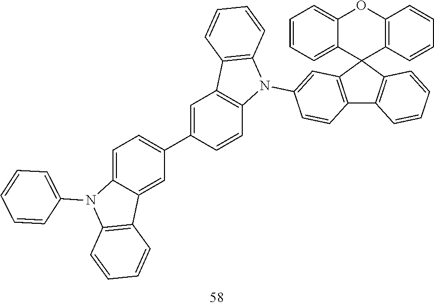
C12=C(C3(C4=C1C=CC=C4)C1=C(OC4=CC=CC=C34)C=CC=C1)C=C(N1C3=C(C=C(C4=CC=C5C(=C4)C4=C(N5C5=CC=CC=C5)C=CC=C4)C=C3)C3=C1C=CC=C3)C=C2
